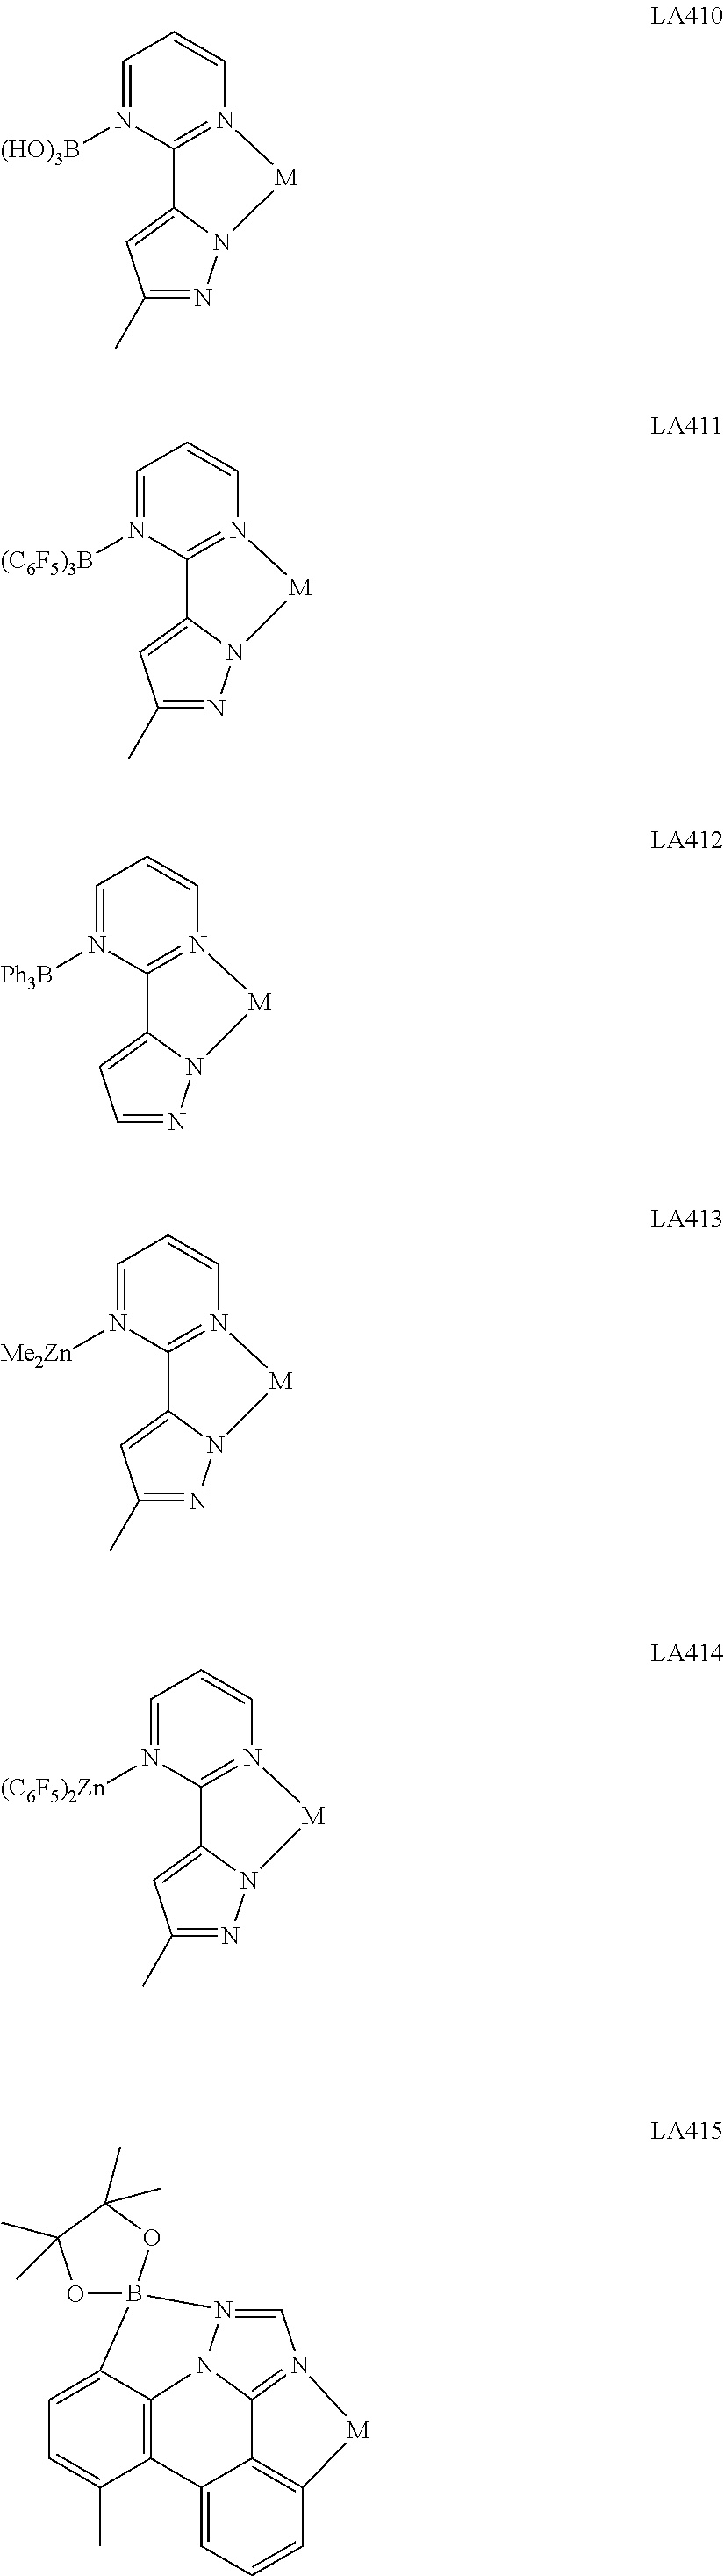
C12=CC(C)=NN1[M]N1=C2N([(HO)3B])=CC=C1.C12=CC(C)=NN1[M]N1=C2N([(C6F5)3B])=CC=C1.C12=CC=NN1[M]N1=C2N([Ph3B])=CC=C1.C12=CC(C)=NN1[M]N1=C2N([Me2Zn])=CC=C1.C12=CC(C)=NN1[M]N1=C2N([(C6F5)2Zn])=CC=C1.C12=CC=CC3=C1C1=N(C=N4N1C1=C2C(C)=CC=C1B41OC(C)(C)C(C)(C)O1)[M]3
